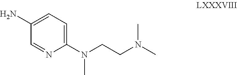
C1(N)=CC=C(N(CCN(C)C)C)N=C1
